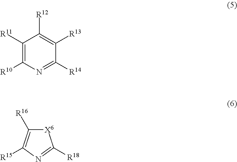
C1([R11])=C([R10])N=C([R14])C([R13])=C1[R12].[X6]1C([R16])=C([R15])N=C1[R18]
